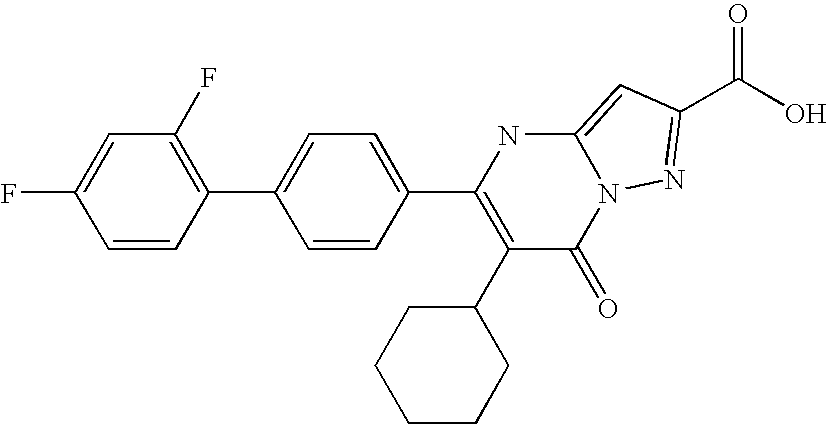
C1=CC(C2=CC=C(C3=C(C4CCCCC4)C(=O)N4C(=CC(C(=O)O)=N4)N3)C=C2)=C(F)C=C1F
